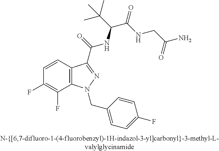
C1=CC2=C(C(F)=C1F)N(CC1=CC=C(F)C=C1)N=C2C(=O)NC(C(C)(C)C)C(=O)NCC(=O)N
